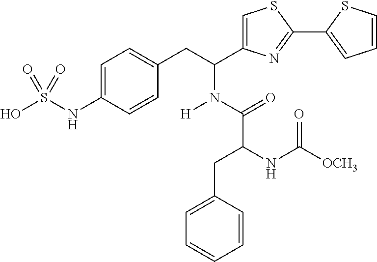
C1=C(NS(O)(=O)=O)C=CC(CC(C2=CSC(C3=CC=CS3)=N2)N([H])C(=O)C(CC2=CC=CC=C2)NC([OCH3])=O)=C1
